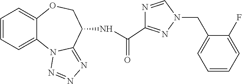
C1=CC=C2C(=C1)OCC(NC(=O)C1=NN(CC3=CC=CC=C3F)C=N1)C1=NN=NN21
